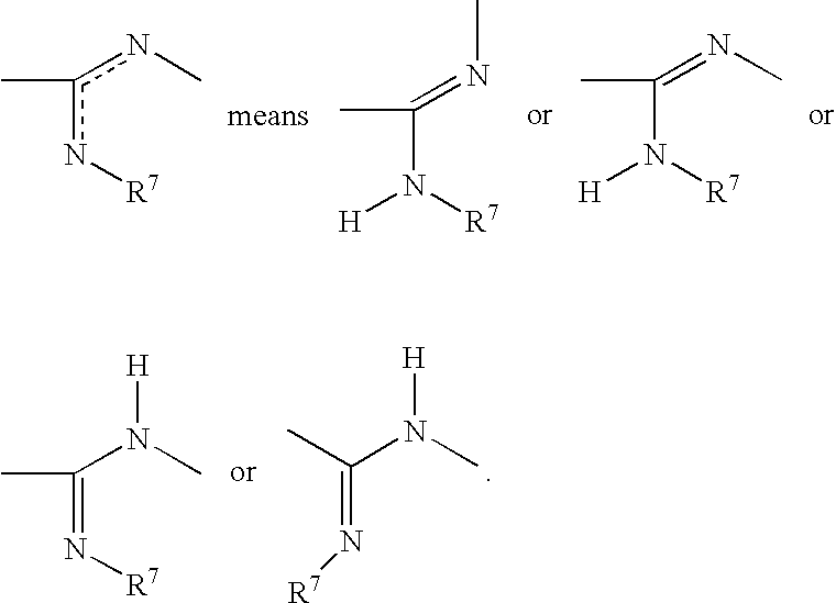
c(n[R7])(nC)C.C(N([R7])[H])(C)=NC.C(N([R7])[H])(C)=NC.C(=N[R7])(C)N(C)[H].C(=N[R7])(C)N(C)[H]
